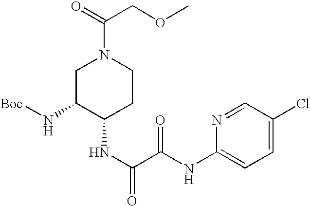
C1=C(Cl)C=NC(NC(C(NC2CCN(C(=O)COC)CC2N[Boc])=O)=O)=C1
